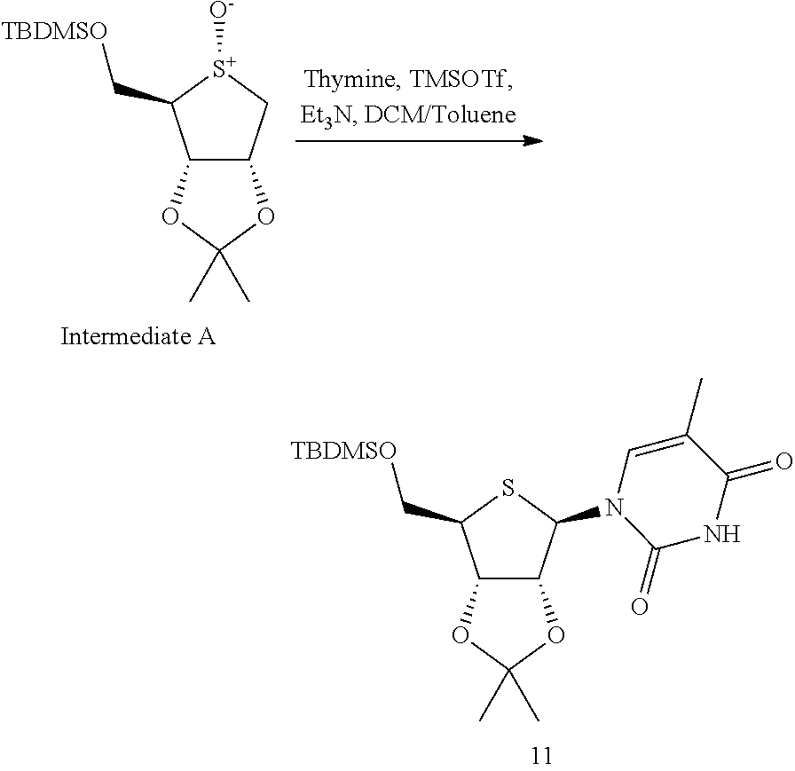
C12C(C(N3C(=O)NC(=O)C(C)=C3)SC1C[TBDMSO])OC(C)(C)O2.C12C(C[S+]([O-])C1C[TBDMSO])OC(C)(C)O2
